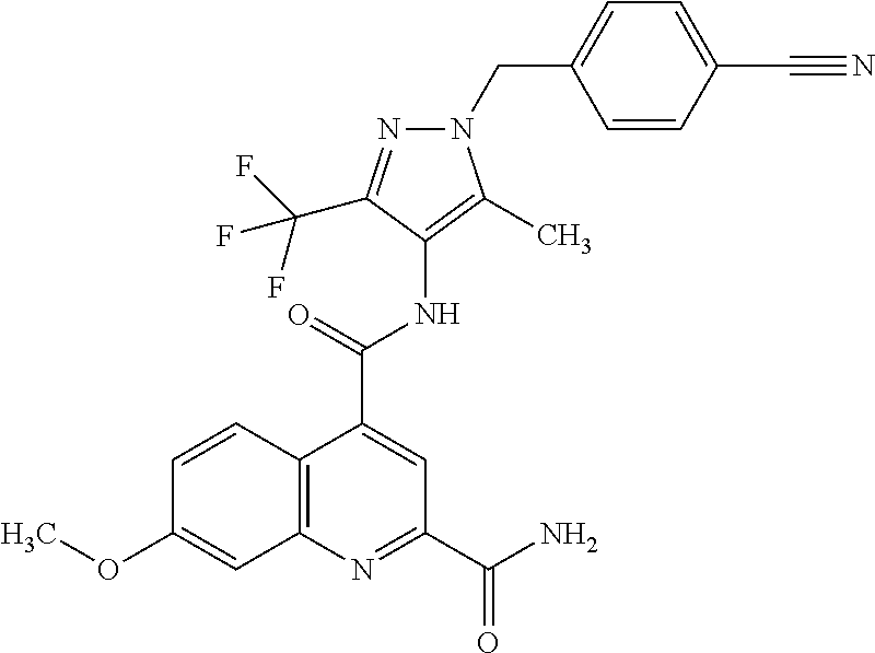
C12=C(N=C(C(=O)N)C=C1C(=O)NC1=C(C)N(CC3=CC=C(C#N)C=C3)N=C1C(F)(F)F)C=C(OC)C=C2
